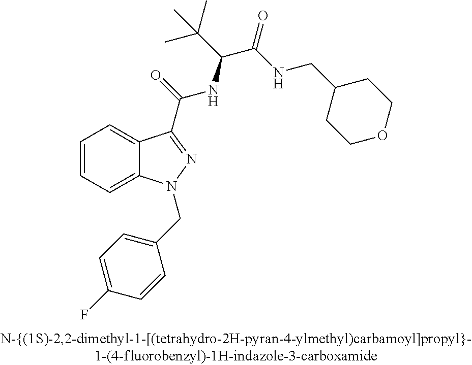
C1=CC=C2C(=C1)C(C(=O)NC(C(NCC1CCOCC1)=O)C(C)(C)C)=NN2CC1=CC=C(F)C=C1
